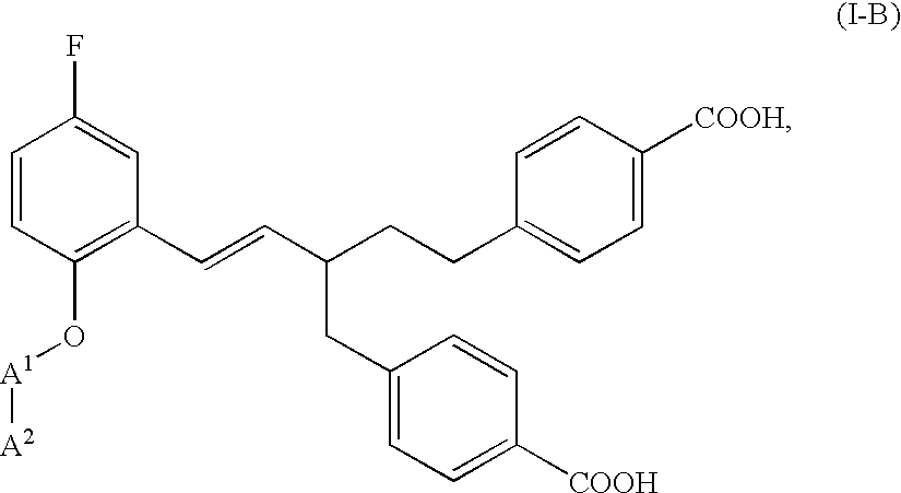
C1=CC(O[A1][A2])=C(C=CC(CCC2=CC=C([COOH])C=C2)CC2=CC=C([COOH])C=C2)C=C1F
